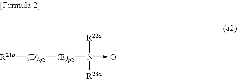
[R21a][(D)q2][(E)p2]N(->O)([R22a])[R23a]
